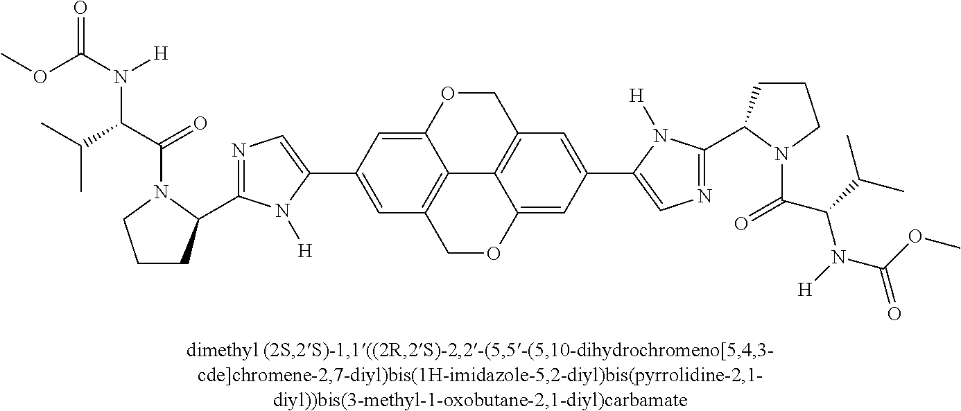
C12=CC(C3=CN=C(C4CCCN4C(C(C(C)C)N(C(OC)=O)[H])=O)N3[H])=CC3=C1C1=C(C=C(C4=CN=C(C5CCCN5C(C(C(C)C)N([H])C(OC)=O)=O)N4[H])C=C1OC3)CO2
